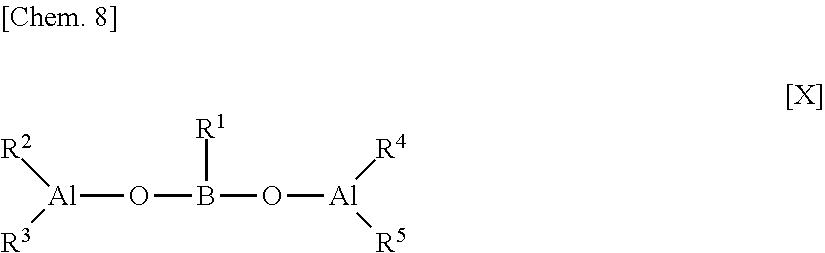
[Al](OB(O[Al]([R4])[R5])[R1])([R2])[R3]
